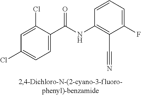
C1=C(C(NC2=C(C#N)C(F)=CC=C2)=O)C(Cl)=CC(Cl)=C1
